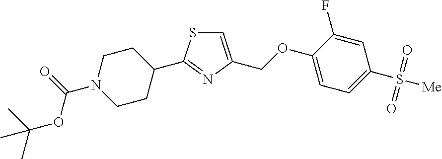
C1=C(COC2=CC=C(S([Me])(=O)=O)C=C2F)N=C(C2CCN(C(=O)OC(C)(C)C)CC2)S1
